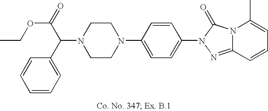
N1(C(C2=CC=CC=C2)C(=O)OCC)CCN(C2=CC=C(N3N=C4N(C3=O)C(C)=CC=C4)C=C2)CC1
